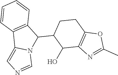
N12C(C3CCC4=C(C3O)N=C(C)O4)C3=C(C1=CN=C2)C=CC=C3
